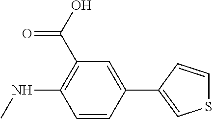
C1=CC(C2=CSC=C2)=CC(C(O)=O)=C1NC
